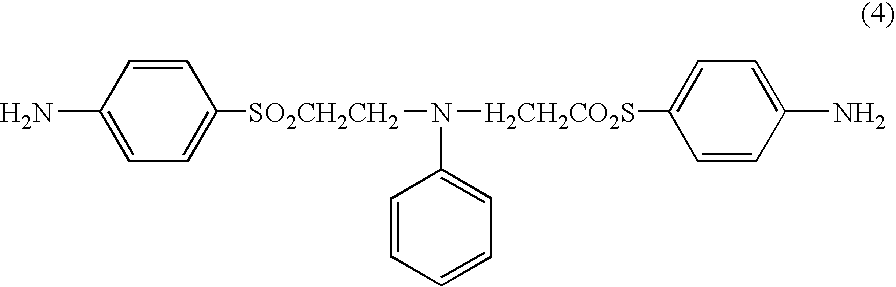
C1=C([SO2CH2CH2]N(C2=CC=CC=C2)[H2CH2CO2S]C2=CC=C(N)C=C2)C=CC(N)=C1
